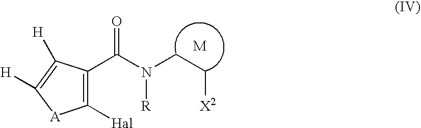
C1([Hal])=C(C(N(CC[X2])[R])=O)C([H])=C([H])[A]1
